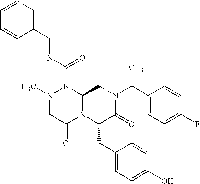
N1(C(NCC2=CC=CC=C2)=O)N(C)CC(=O)N2C1CN(C(C1=CC=C(F)C=C1)C)C(=O)C2CC1=CC=C(O)C=C1
